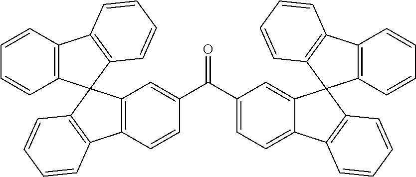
C12=C(C=CC(C(C3=CC=C4C(=C3)C3(C5=C4C=CC=C5)C4=C(C=CC=C4)C4=C3C=CC=C4)=O)=C1)C1=C(C=CC=C1)C21C2=C(C=CC=C2)C2=C1C=CC=C2
